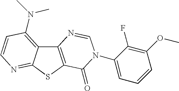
C12=C(SC3=NC=CC(N(C)C)=C13)C(=O)N(C1=CC=CC(OC)=C1F)C=N2
